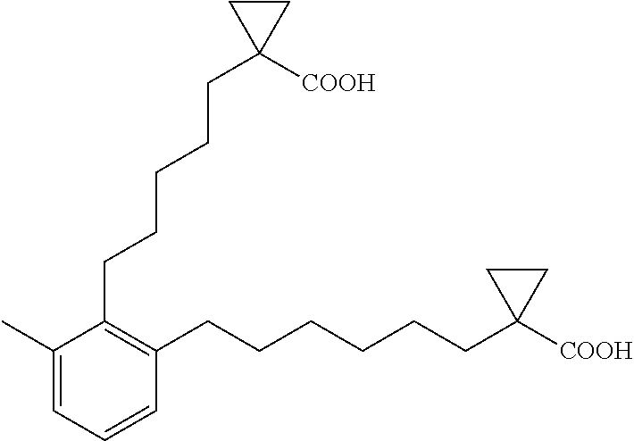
C1(C)=CC=CC(CCCCCCC2([COOH])CC2)=C1CCCCCC1([COOH])CC1
